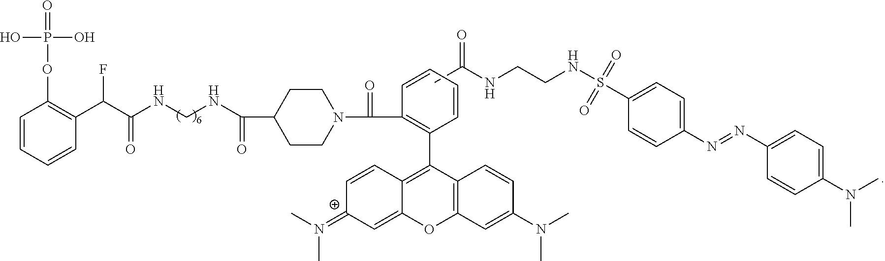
N(C(C(C1=C(OP(=O)(O)O)C=CC=C1)F)=O)CNC(C1CCN(C(=O)C2=C(C3=C4C(=C[C+](=N(C)C)C=C4)OC4=C3C=CC(N(C)C)=C4)C=CC=C2)CC1)=O.CC(NCCNS(C1=CC=C(N=NC2=CC=C(N(C)C)C=C2)C=C1)(=O)=O)=O
